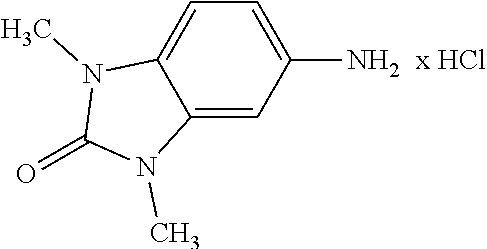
C1(N)=CC=C2C(=C1)N(C)C(=O)N2C
